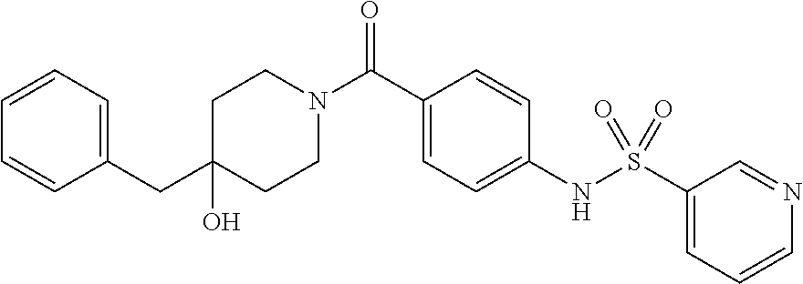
C1CN(C(C2=CC=C(NS(C3=CC=CN=C3)(=O)=O)C=C2)=O)CCC1(O)CC1=CC=CC=C1
